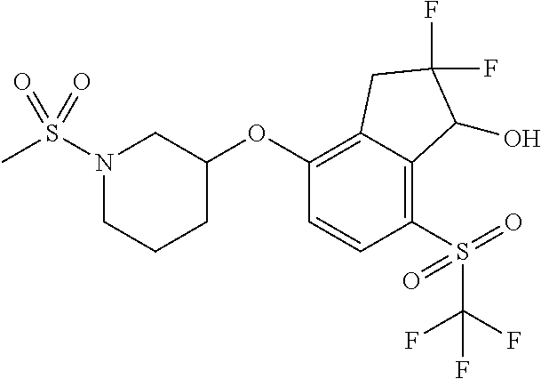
C1(OC2CN(S(C)(=O)=O)CCC2)=C2C(=C(S(C(F)(F)F)(=O)=O)C=C1)C(O)C(F)(F)C2
